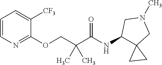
C1=CN=C(OCC(C(NC2C3(CN(C)C2)CC3)=O)(C)C)C([CF3])=C1
